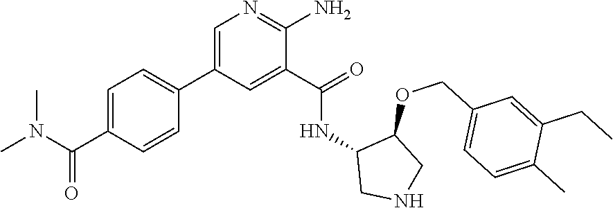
C1=C(C2=CC=C(C(=O)N(C)C)C=C2)C=C(C(=O)NC2CNCC2OCC2=CC=C(C)C(CC)=C2)C(N)=N1
